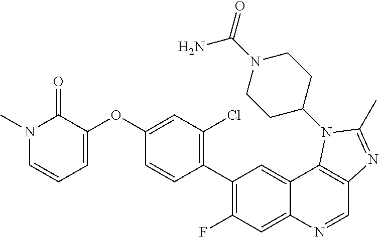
N1(C)C=CC=C(OC2=CC(Cl)=C(C3=C(F)C=C4C(=C3)C3=C(C=N4)N=C(C)N3C3CCN(C(N)=O)CC3)C=C2)C1=O
